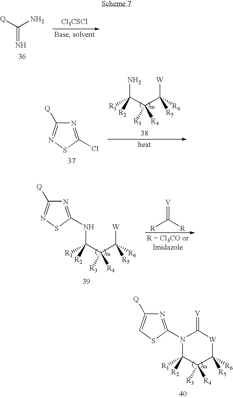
N1(C2=NC([Q])=CS2)C([R1])([R2])C([R3])([R4])C([R6])([R5])[W]C1=[V].N=C([Q])N.[Cl3CSCl].N1=C(Cl)SN=C1[Q].NC(C(C([W])([R6])[R5])([R3])[R4])([R1])[R2].N(C(C(C([W])([R6])[R5])([R3])[R4])([R1])[R2])C1=NC([Q])=NS1.[V]=C([R])[R]
